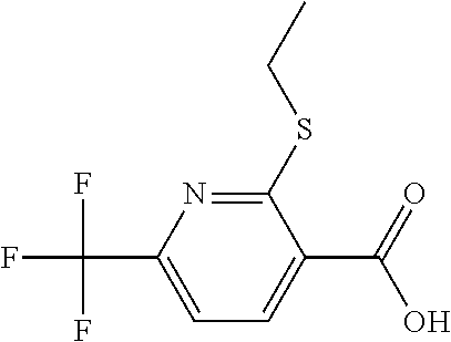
C1=C(C(F)(F)F)N=C(SCC)C(C(=O)O)=C1
